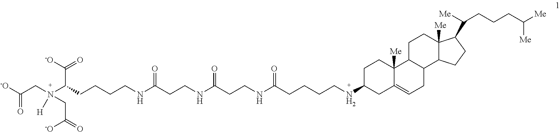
N(C(CCNC(CCNC(CCCCNC1CC2=CCC3C(C2([Me])CC1)CCC1([Me])C3CCC1C([Me])CCCC([Me])[Me])=O)=O)=O)CCCCC(N(CC([-O])=O)(CC(=O)[-O])[H])C([-O])=O
